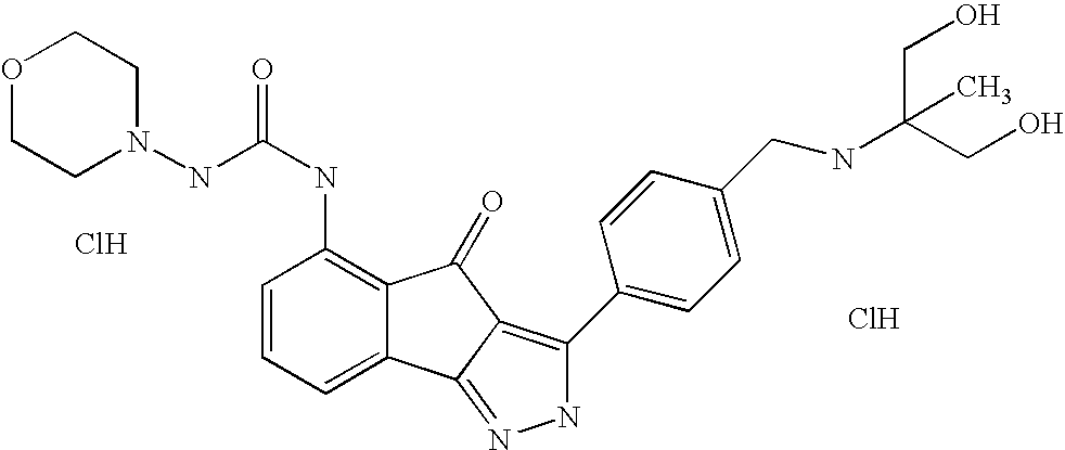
C(NC1=C2C(=CC=C1)C1=NNC(C3=CC=C(CNC(CO)(CO)C)C=C3)=C1C2=O)(=O)NN1CCOCC1.Cl.Cl
